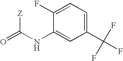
O=C([Z])NC1=CC(C(F)(F)F)=CC=C1F
